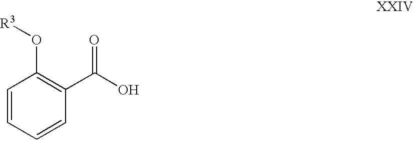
C1=CC=CC(C(=O)O)=C1O[R3]
